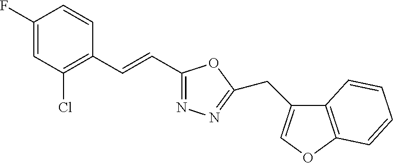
C1(F)=CC(Cl)=C(C=CC2=NN=C(CC3=COC4=C3C=CC=C4)O2)C=C1
